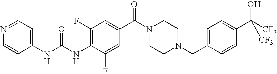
N1=CC=C(NC(NC2=C(F)C=C(C(N3CCN(CC4=CC=C(C([CF3])(O)[CF3])C=C4)CC3)=O)C=C2F)=O)C=C1
